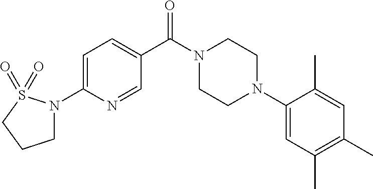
C1=C(N2CCCS2(=O)=O)N=CC(C(N2CCN(C3=CC(C)=C(C)C=C3C)CC2)=O)=C1
